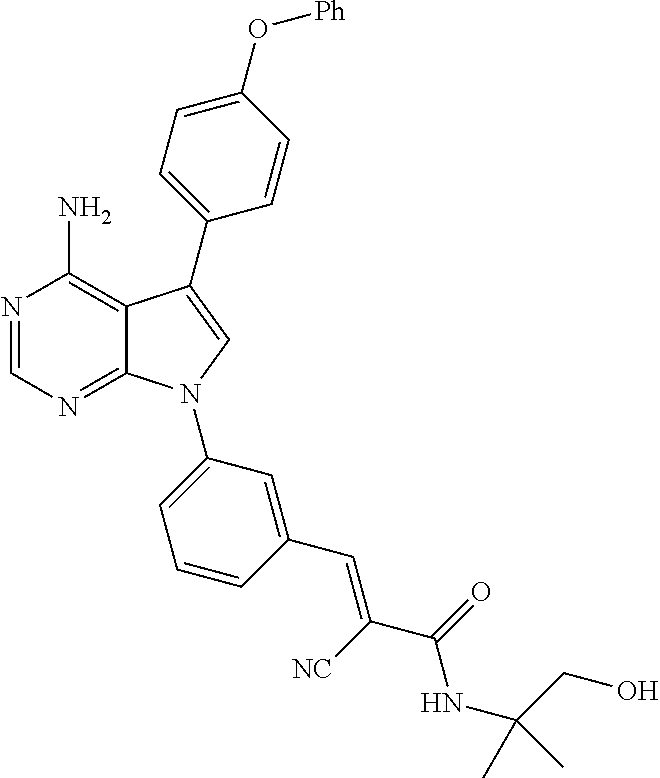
N1=CN=C2C(=C1N)C(C1=CC=C(O[Ph])C=C1)=CN2C1=CC=CC(C=C([NC])C(NC(CO)(C)C)=O)=C1
